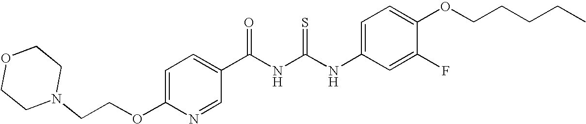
C(NC(NC1=CC=C(OCCCCC)C(F)=C1)=S)(=O)C1=CC=C(OCCN2CCOCC2)N=C1
